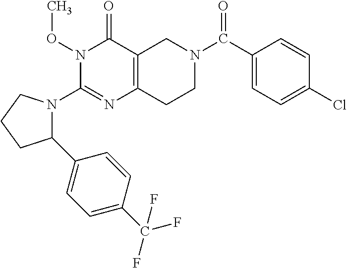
N1(OC)C(N2CCCC2C2=CC=C(C(F)(F)F)C=C2)=NC2=C(C1=O)CN(C(C1=CC=C(Cl)C=C1)=O)CC2
